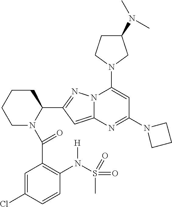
C1CCCN(C(C2=C(N(S(=O)(=O)C)[H])C=CC(Cl)=C2)=O)C1C1=NN2C(=C1)N=C(N1CCC1)C=C2N1CC(N(C)C)CC1
